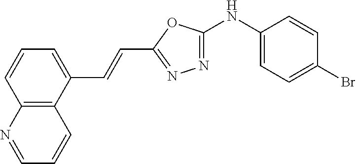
C1(NC2=NN=C(C=CC3=CC=CC4=C3C=CC=N4)O2)=CC=C(Br)C=C1
